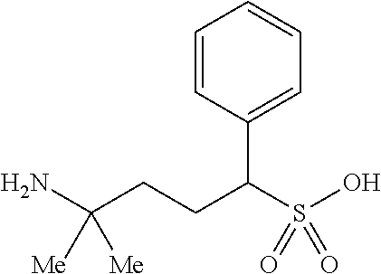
C1=CC(C(S(=O)(=O)O)CCC(N)([Me])[Me])=CC=C1
